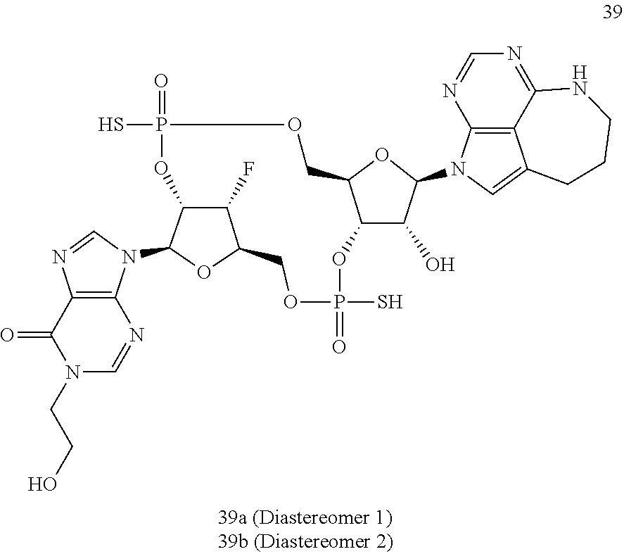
P1(S)(=O)OC2C(COP(=O)(S)OC3C(F)C(OC3N3C4=C(N=C3)C(=O)N(CCO)C=N4)CO1)OC(N1C3=C4C(=C1)CCCNC4=NC=N3)C2O
